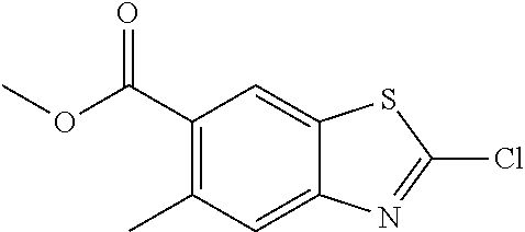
C1(C(OC)=O)=C(C)C=C2C(=C1)SC(Cl)=N2
